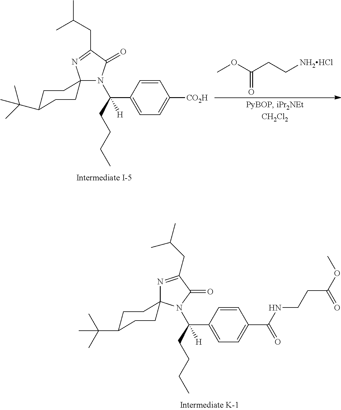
N1(C(CCCC)([H])C2=CC=C([CO2H])C=C2)C(=O)C(CC(C)C)=NC12CCC(C(C)(C)C)CC2.COC(CC[NH2HCl])=O.C(CCCC)([H])(C1=CC=C(C(NCCC(OC)=O)=O)C=C1)N1C2(CCC(C(C)(C)C)CC2)N=C(CC(C)C)C1=O
